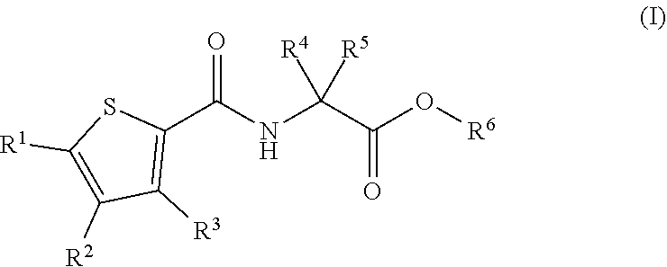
C(C(=O)O[R6])(NC(C1=C([R3])C([R2])=C([R1])S1)=O)([R4])[R5]
